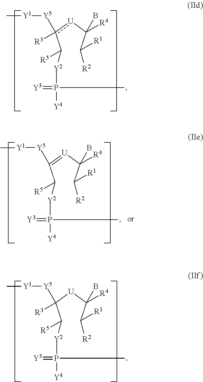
C(c([U]C(C([R1])[R2])(B)[R4])([R3])[Y5][Y1]C)([Y2]P([Y4])(=[Y3])C)[R5].C(C([U]C(C([R1])[R2])(B)[R4])([R3])[Y5][Y1]C)([Y2]P([Y4])(=[Y3])C)[R5].C(C(=[U]C(C([R1])[R2])(B)[R4])[Y5][Y1]C)([Y2]P([Y4])(=[Y3])C)[R5]
